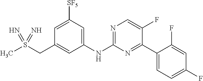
C1=C([SF5])C=C(NC2=NC=C(F)C(C3=CC=C(F)C=C3F)=N2)C=C1CS(C)(=N)=N
